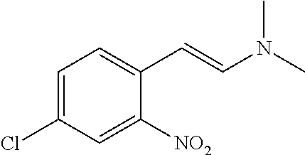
C1([NO2])=CC(Cl)=CC=C1C=CN(C)C
